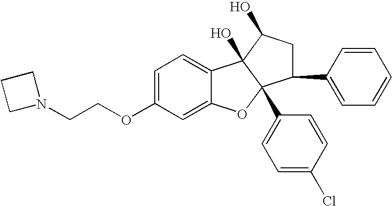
C1=C(OCCN2CCC2)C=C2C(=C1)C1(O)C(C3=CC=C(Cl)C=C3)(O2)C(C2=CC=CC=C2)CC1O
